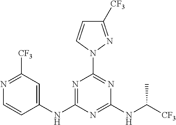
N1=C(NC2=CC([CF3])=NC=C2)N=C(NC([CF3])C)N=C1N1C=CC([CF3])=N1
